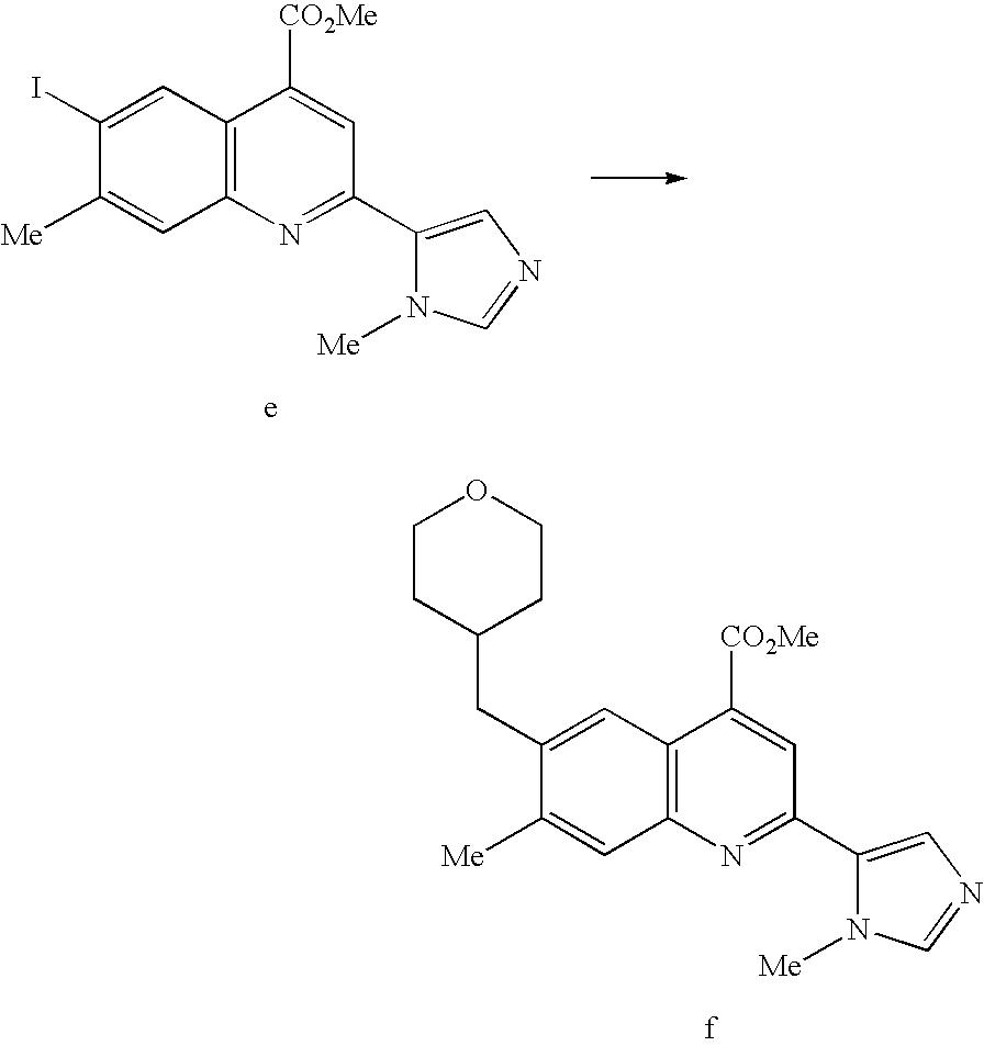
C1([Me])=CC2=C(C=C1I)C([CO2Me])=CC(C1=CN=CN1[Me])=N2.C1([Me])=CC2=C(C=C1CC1CCOCC1)C([CO2Me])=CC(C1=CN=CN1[Me])=N2
